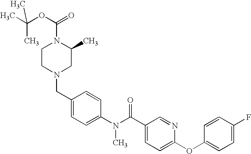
C1(CN2CC(C)N(C(OC(C)(C)C)=O)CC2)=CC=C(N(C(C2=CC=C(OC3=CC=C(F)C=C3)N=C2)=O)C)C=C1
